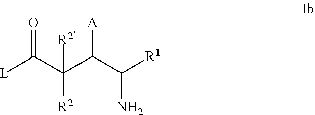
[L]C(C(C(C([R1])N)[A])([R2])[R2])=O
